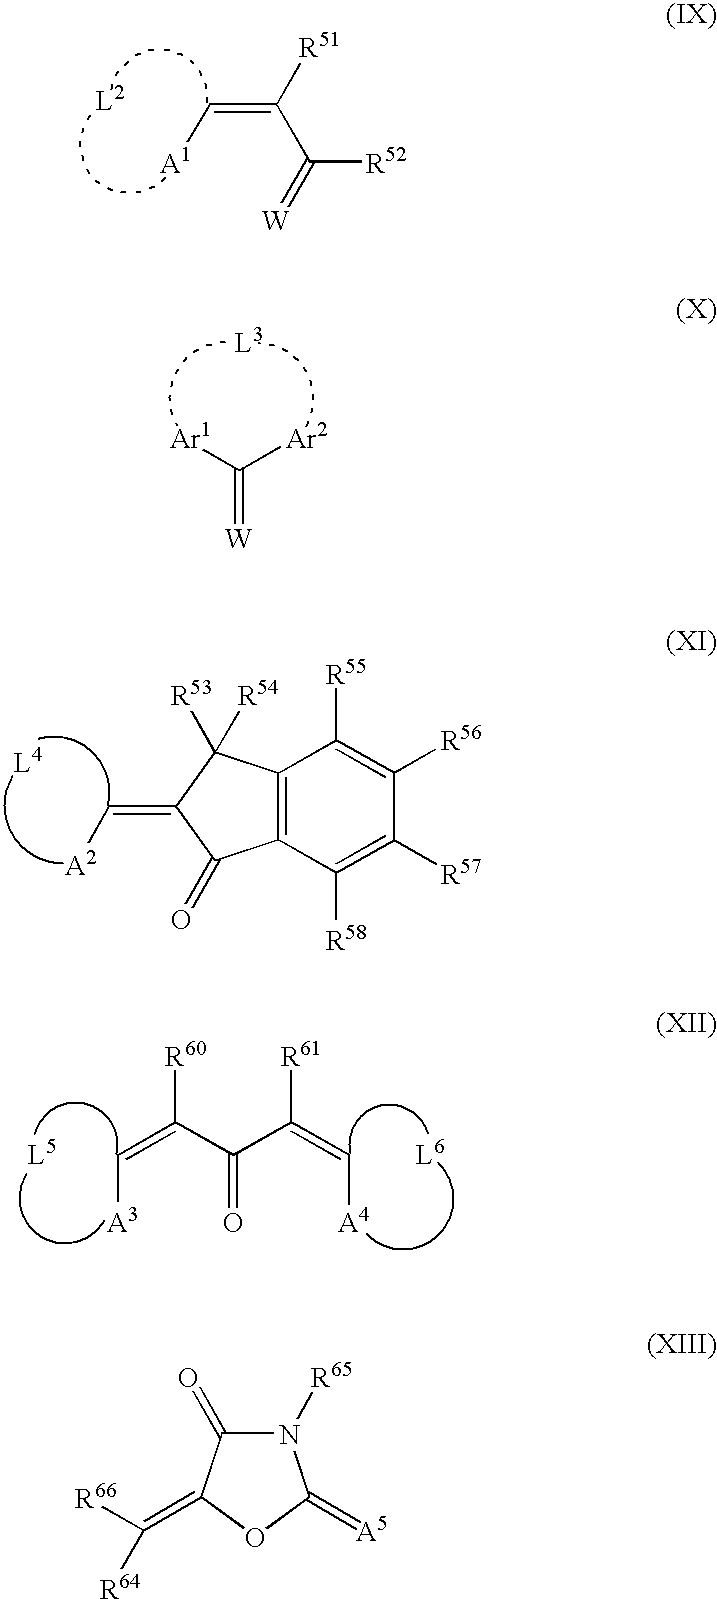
[A1]C=C(C(=[W])[R52])[R51].[Ar1]C([Ar2])=[W].C12=C(C([R58])=C([R57])C([R56])=C1[R55])C(=O)C(=C[A2])C2([R53])[R54].C([A3])=C(C(=O)C(=C[A4])[R61])[R60].N1([R65])C(=O)C(=C([R66])[R64])OC1=[A5]
